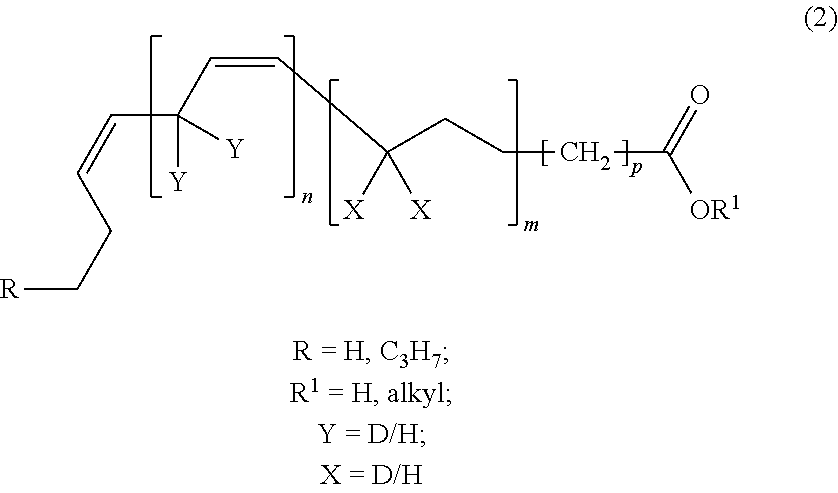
C(C=CC(CCCC([OR1])=O)([X])[X])(C=CCC[R])([Y])[Y]
